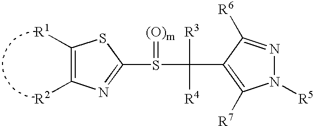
C1([R1])=C([R2])N=C(S(=[(O)m])C([R3])([R4])C2=C([R7])N([R5])N=C2[R6])S1
